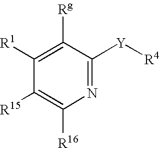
C1([R1])=C([Rg])C([Y][R4])=NC([R16])=C1[R15]
